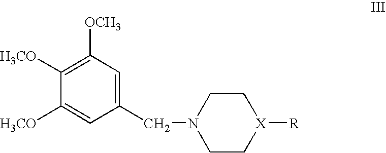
C1(CN2CC[X]([R])CC2)=CC([OCH3])=C([H3CO])C([H3CO])=C1
